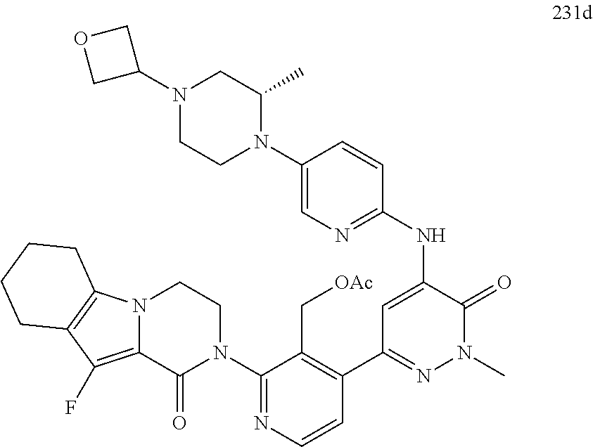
N12C(=C(F)C3=C1CCCC3)C(=O)N(C1=NC=CC(C3=NN(C)C(=O)C(NC4=NC=C(N5C(C)CN(C6COC6)CC5)C=C4)=C3)=C1C[OAc])CC2
